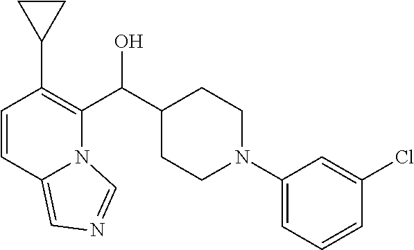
C1=CC2=CN=CN2C(C(C2CCN(C3=CC=CC(Cl)=C3)CC2)O)=C1C1CC1
